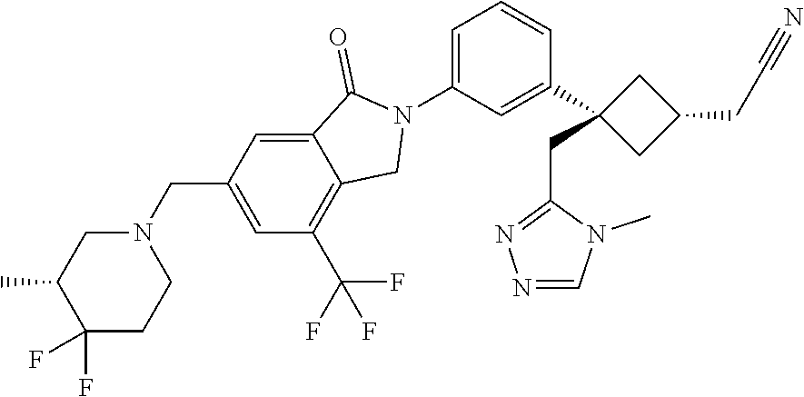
N1(CC2=CC(C(F)(F)F)=C3C(=C2)C(=O)N(C2=CC=CC(C4(CC5=NN=CN5C)CC(CC#N)C4)=C2)C3)CC(C)C(F)(F)CC1
